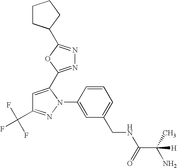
C1=CC(N2C(C3=NN=C(C4CCCC4)O3)=CC(C(F)(F)F)=N2)=CC(CNC(C(C)(N)[H])=O)=C1
